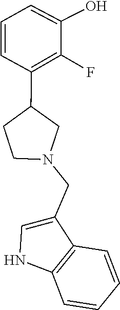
C1(CN2CC(C3=C(F)C(O)=CC=C3)CC2)=CNC2=C1C=CC=C2
